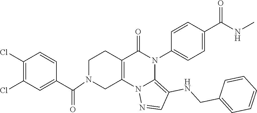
C1(Cl)=C(Cl)C=C(C(=O)N2CC3=C(CC2)C(=O)N(C2=CC=C(C(NC)=O)C=C2)C2=C(NCC4=CC=CC=C4)C=NN32)C=C1
